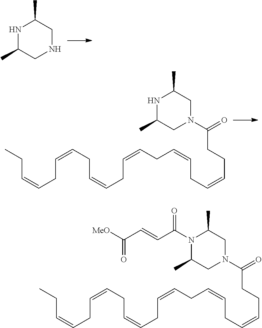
N1C(C)CNCC1C.N1C(C)CN(C(=O)CCC=CCC=CCC=CCC=CCC=CCC=CCC)CC1C.N1(C(C=CC([MeO])=O)=O)C(C)CN(C(=O)CCC=CCC=CCC=CCC=CCC=CCC=CCC)CC1C
